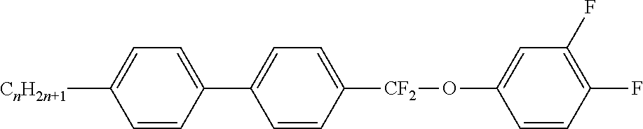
C1([CnH2n+1])=CC=C(C2=CC=C([CF2]OC3=CC(F)=C(F)C=C3)C=C2)C=C1
